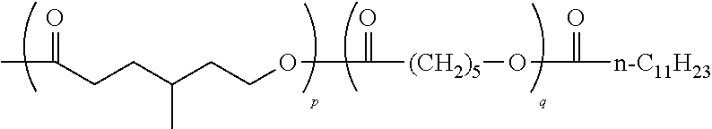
CC(CCC(CCOC(=O)[(CH2)5]OC(=O)[n-C11H23])C)=O
